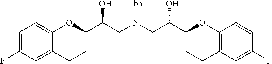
C1=C(F)C=C2C(=C1)OC(C(CN(CC(C1CCC3=C(O1)C=CC(F)=C3)O)[bn])O)CC2
